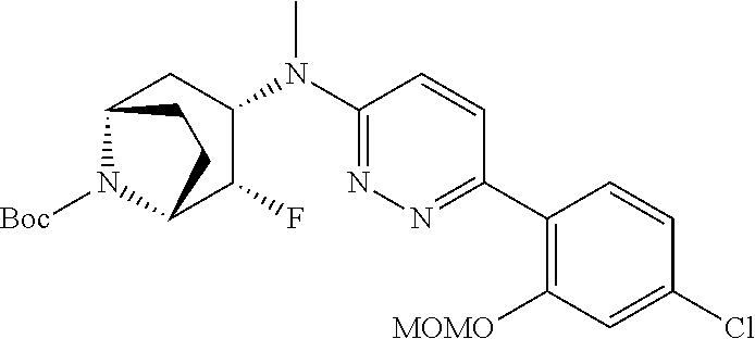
C12N([Boc])C(C(F)C(N(C3=NN=C(C4=C([MOMO])C=C(Cl)C=C4)C=C3)C)C1)CC2
